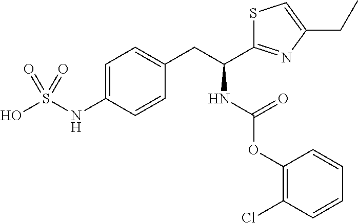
C1=C(NS(O)(=O)=O)C=CC(CC(NC(=O)OC2=C(Cl)C=CC=C2)C2=NC(CC)=CS2)=C1
